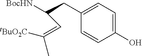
C1=C(O)C=CC(CC([BocHN])C=C([tBuO2C])C)=C1
